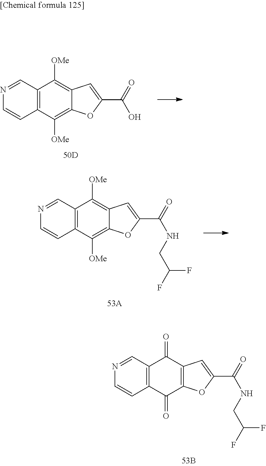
C12=C(C([OMe])=C3C(=C1[OMe])C=C(C(=O)O)O3)C=CN=C2.C12=C(C([OMe])=C3C(=C1[OMe])C=C(C(=O)NCC(F)F)O3)C=CN=C2.C12=C(C(=O)C3=C(C1=O)C=C(C(=O)NCC(F)F)O3)C=CN=C2
